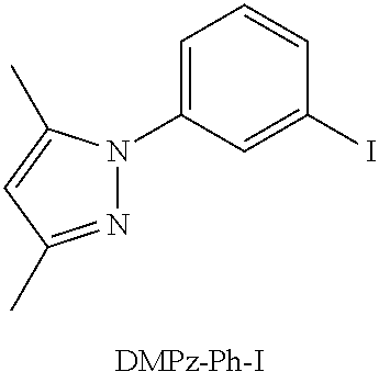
N1=C(C)C=C(C)N1C1=CC=CC(I)=C1
